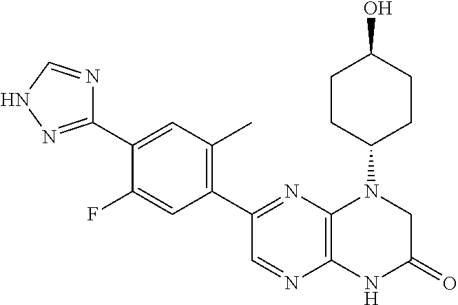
C1(C2=NC3=C(N=C2)NC(=O)CN3C2CCC(O)CC2)=C(C)C=C(C2=NNC=N2)C(F)=C1
